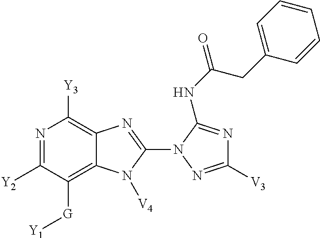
N1=C([Y2])C([G][Y1])=C2C(=C1[Y3])N=C(N1N=C([V3])N=C1NC(CC1=CC=CC=C1)=O)N2[V4]
